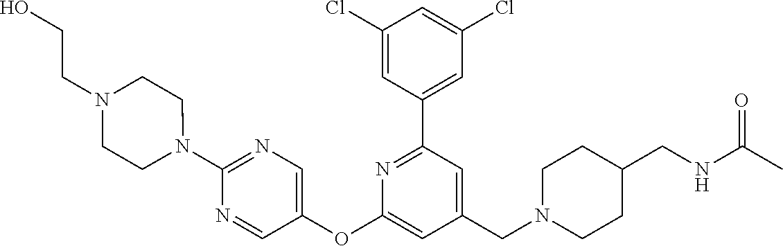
C1(Cl)=CC(C2=NC(OC3=CN=C(N4CCN(CCO)CC4)N=C3)=CC(CN3CCC(CNC(C)=O)CC3)=C2)=CC(Cl)=C1
